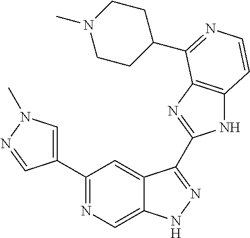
C1(C2=CN(C)N=C2)=NC=C2C(=C1)C(C1=NC3=C(N1)C=CN=C3C1CCN(C)CC1)=NN2
